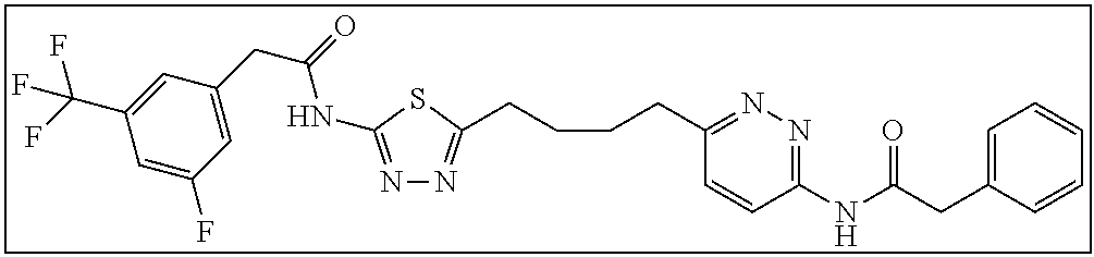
N1=C(NC(CC2=CC(F)=CC(C(F)(F)F)=C2)=O)SC(CCCCC2=NN=C(NC(CC3=CC=CC=C3)=O)C=C2)=N1
